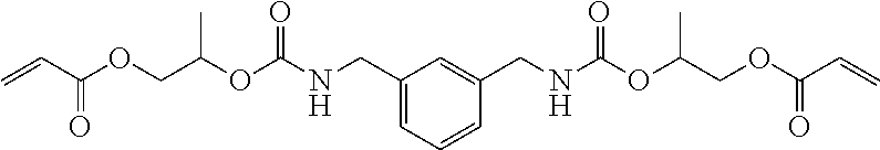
C1(CNC(OC(COC(C=C)=O)C)=O)=CC=CC(CNC(OC(COC(C=C)=O)C)=O)=C1
